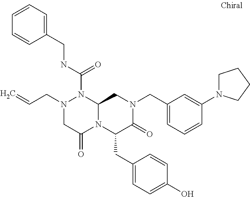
N1(CC=C)CC(=O)N2C(N1C(NCC1=CC=CC=C1)=O)CN(CC1=CC=CC(N3CCCC3)=C1)C(=O)C2CC1=CC=C(O)C=C1
